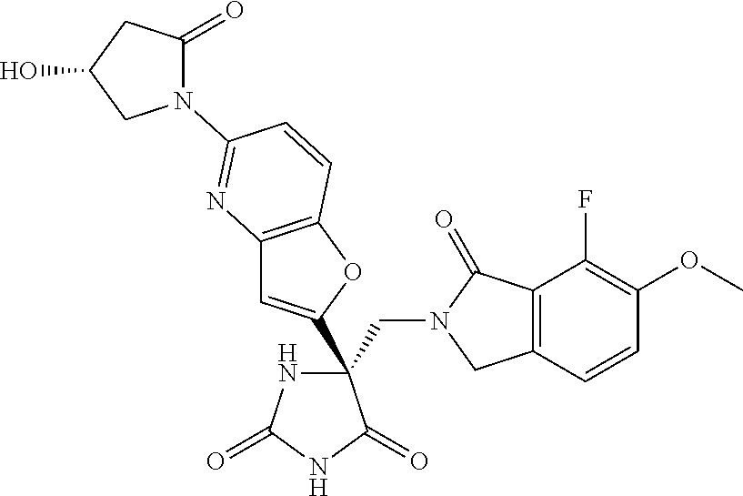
C(C1(C2=CC3=C(O2)C=CC(N2C(=O)CC(O)C2)=N3)NC(=O)NC1=O)N1CC2=C(C1=O)C(F)=C(OC)C=C2
